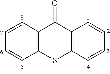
C1=CC=CC2=C1C(=O)C1=C(S2)C=CC=C1
